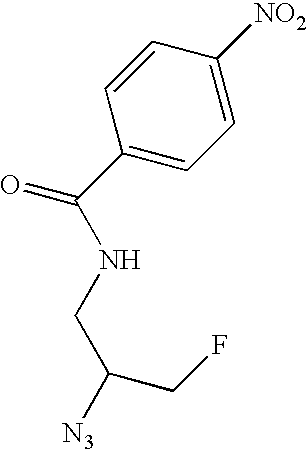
C1=CC(C(NCC([N3])CF)=O)=CC=C1[NO2]
